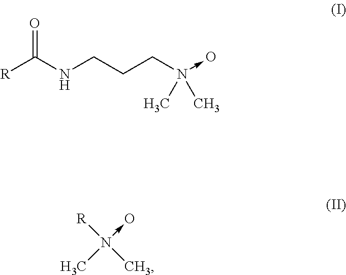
[R]C(NCCCN(->O)(C)C)=O.[R]N(->O)(C)C
